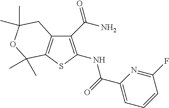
C12=C(SC(NC(=O)C3=CC=CC(F)=N3)=C1C(N)=O)C(C)(C)OC(C)(C)C2
